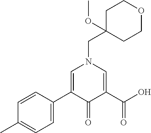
C1=C(C2=CN(CC3(OC)CCOCC3)C=C(C(O)=O)C2=O)C=CC(C)=C1
